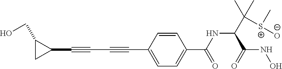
C1=CC(C#CC#CC2C(CO)C2)=CC=C1C(=O)NC(C(=O)NO)C(C)(C)[S+]([O-])C
